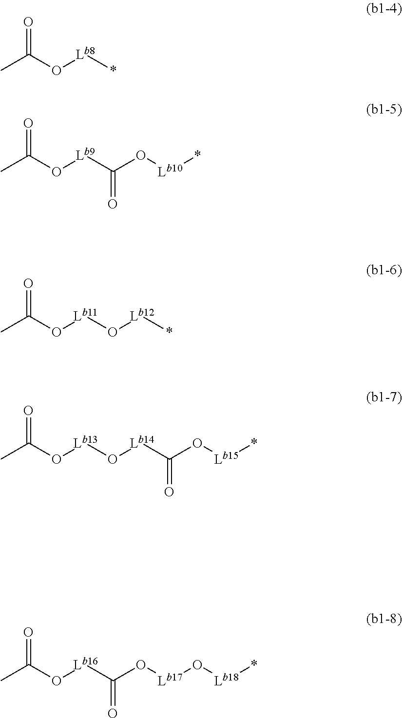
CC(O[Lb8]*)=O.CC(O[Lb9]C(O[Lb10]*)=O)=O.CC(O[Lb11]O[Lb12]*)=O.CC(O[Lb16]C(O[Lb17]O[Lb18]*)=O)=O.CC(O[Lb13]O[Lb14]C(O[Lb15]*)=O)=O
